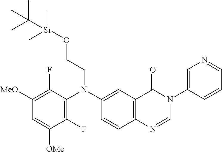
C1(F)=C(N(C2=CC3=C(C=C2)N=CN(C2=CN=CC=C2)C3=O)CCO[Si](C(C)(C)C)(C)C)C(F)=C([MeO])C=C1[OMe]
